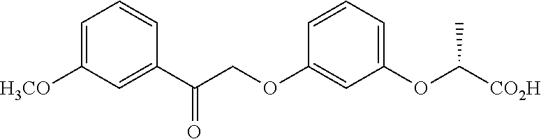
C1=C([H3CO])C=C(C(COC2=CC(OC([CO2H])C)=CC=C2)=O)C=C1
